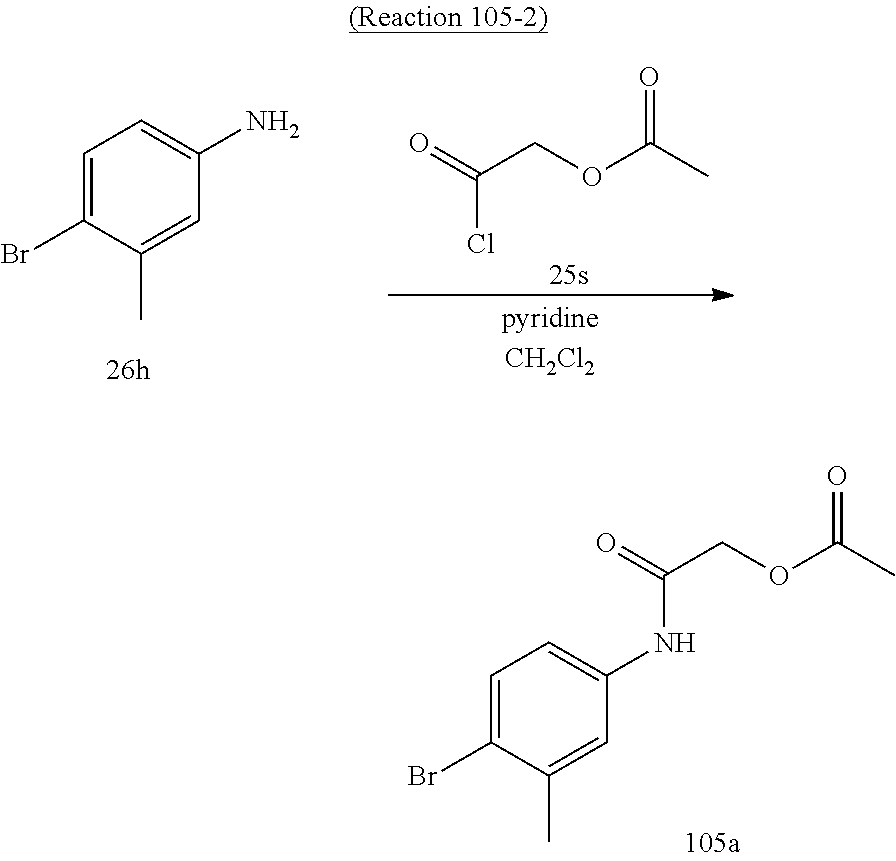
C1=C(Br)C(C)=CC(N)=C1.C(COC(C)=O)(=O)Cl.C1=C(Br)C(C)=CC(NC(COC(C)=O)=O)=C1
